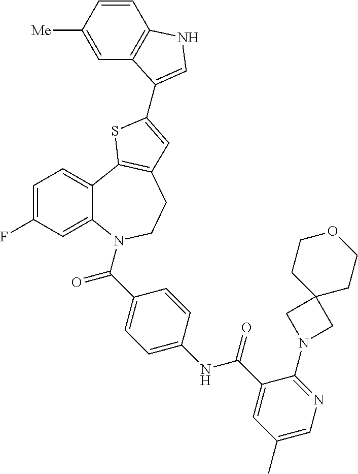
C1=C(F)C=C2C(=C1)C1=C(CCN2C(=O)C2=CC=C(NC(=O)C3=CC(C)=CN=C3N3CC4(C3)CCOCC4)C=C2)C=C(C2=CNC3=C2C=C([Me])C=C3)S1
